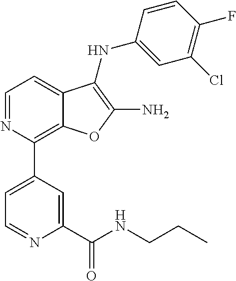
N1=CC=C2C(=C1C1=CC=NC(C(NCCC)=O)=C1)OC(N)=C2NC1=CC(Cl)=C(F)C=C1
